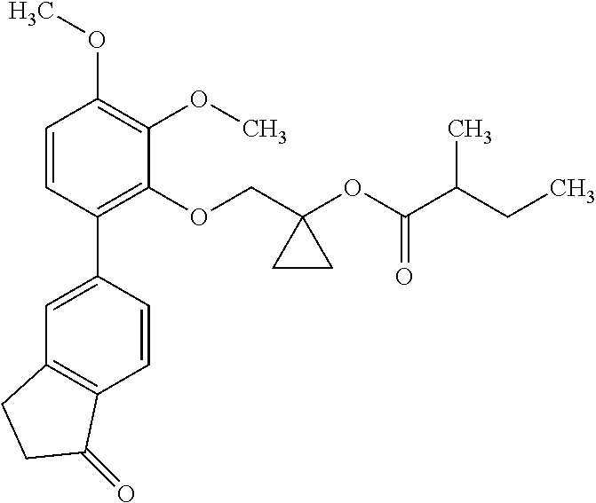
C1=CC(C2=CC3=C(C=C2)C(=O)CC3)=C(OCC2(OC(C(CC)C)=O)CC2)C(OC)=C1OC
